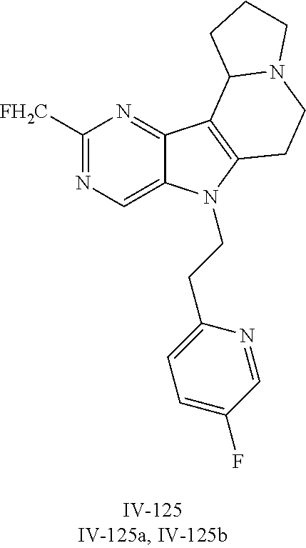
C1([FH2C])=NC=C2C(=N1)C1=C(N2CCC2=CC=C(F)C=N2)CCN2C1CCC2
